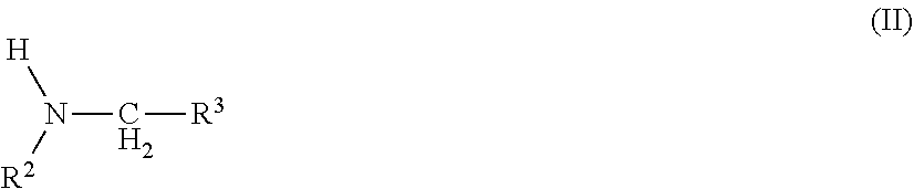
[H]N([R2])C[R3]
